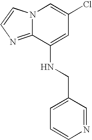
N12C(=NC=C1)C(NCC1=CC=CN=C1)=CC(Cl)=C2
